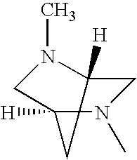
C1C2([H])N(C)CC([H])(N1C)C2
